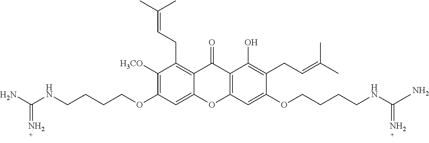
C1([H3CO])=C(OCCCCNC(N)=N)C=C2C(=C1CC=C(C)C)C(=O)C1=C(O2)C=C(OCCCCNC(C)=N)C(CC=C(C)C)=C1O.N
